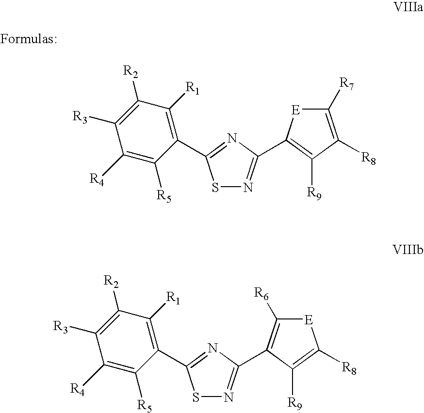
C1([R4])=C([R5])C(C2=NC(C3=C([R9])C([R8])=C([R7])[E]3)=NS2)=C([R1])C([R2])=C1[R3].C1([R4])=C([R5])C(C2=NC(C3=C([R6])[E]C([R8])=C3[R9])=NS2)=C([R1])C([R2])=C1[R3]
